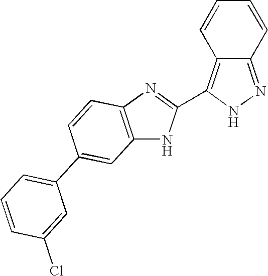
C1=CC2=C(C3=NC4=C(N3)C=C(C3=CC=CC(Cl)=C3)C=C4)NN=C2C=C1
